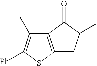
C12=C(SC([Ph])=C1C)CC(C)C2=O
